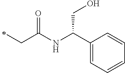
N(C(CC)=O)C(C1=CC=CC=C1)CO
